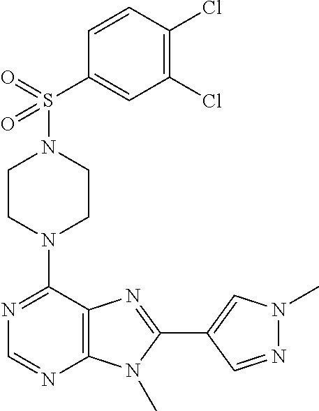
C1CN(C2=NC=NC3=C2N=C(C2=CN(C)N=C2)N3C)CCN1S(C1=CC(Cl)=C(Cl)C=C1)(=O)=O
